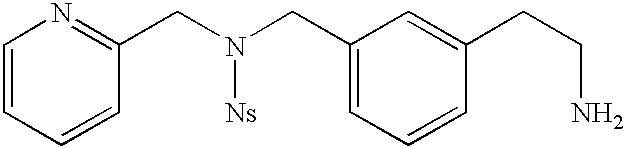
C1=CC=CC(CN(CC2=CC=CC(CCN)=C2)[Ns])=N1
